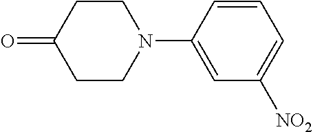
C1CN(C2=CC([NO2])=CC=C2)CCC1=O
